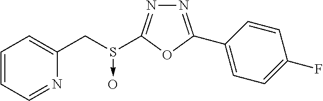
N1=C(C2=CC=C(F)C=C2)OC(S(CC2=CC=CC=N2)->O)=N1
